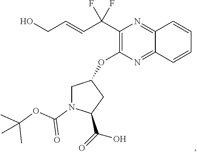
C1(C(C=CCO)(F)F)=C(OC2CN(C(=O)OC(C)(C)C)C(C(=O)O)C2)N=C2C(=N1)C=CC=C2
